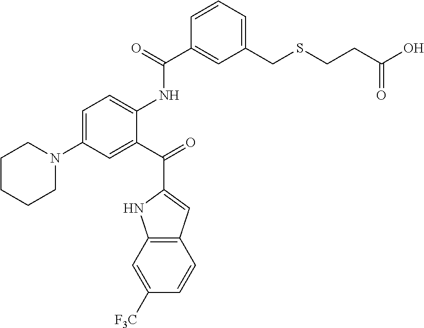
C12=C(C=C(C(C3=CC(N4CCCCC4)=CC=C3NC(C3=CC(CSCCC(O)=O)=CC=C3)=O)=O)N1)C=CC([F3C])=C2
